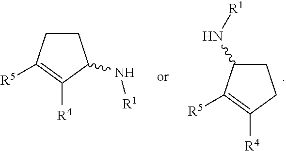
C1C(N[R1])C([R5])=C([R4])C1.C1CC([R5])=C([R4])C1N[R1]
